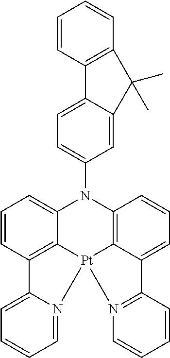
C12=C3C(=CC=C1)N(C1=CC=C4C(=C1)C(C)(C)C1=C4C=CC=C1)C1=C4C(=CC=C1)C1=N(C=CC=C1)[Pt]34N1=CC=CC=C21
